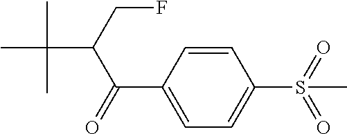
CC(C(C(=O)C1=CC=C(S(=O)(=O)C)C=C1)CF)(C)C
